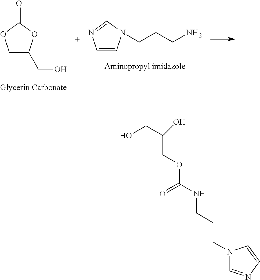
C1=CN(CCCN)C=N1.C1C(CO)OC(=O)O1.N1(CCCNC(OCC(CO)O)=O)C=NC=C1
